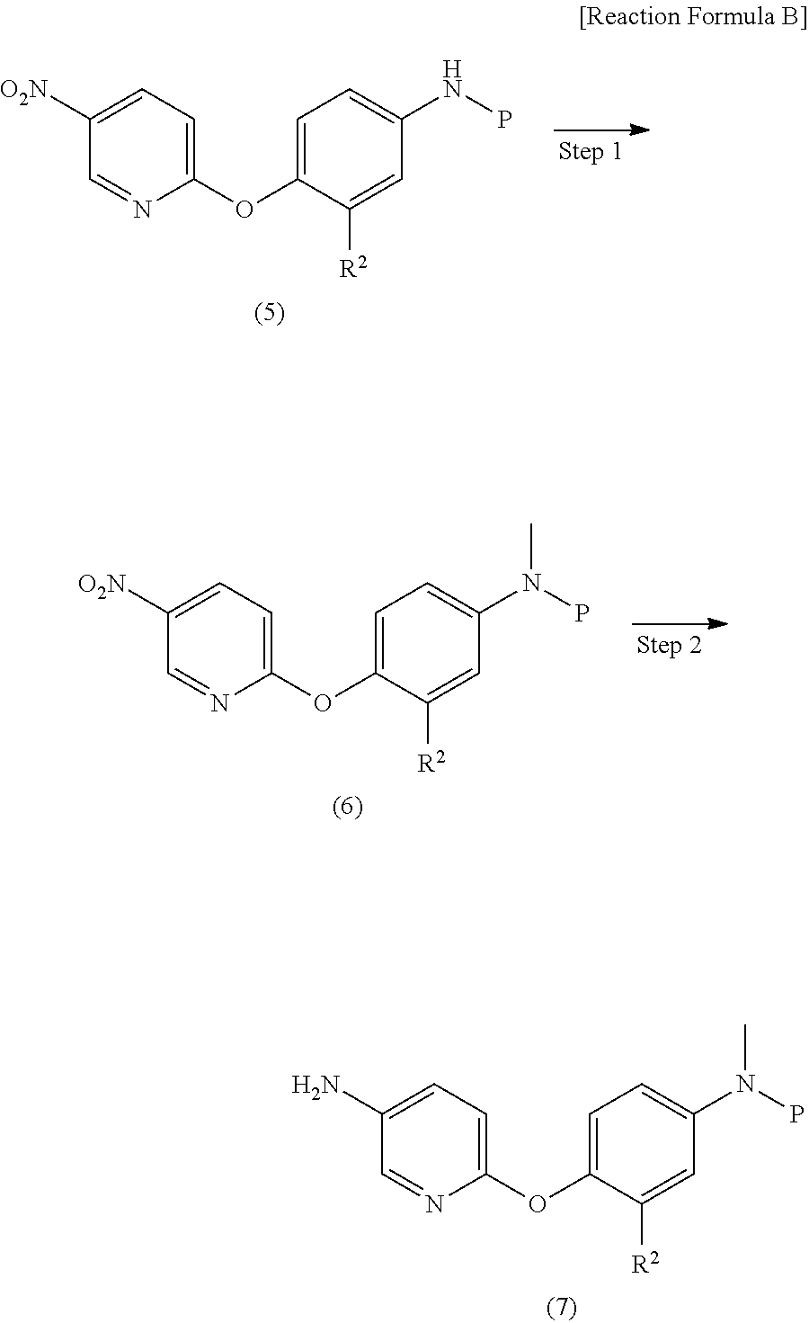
C1(OC2=CC=C(N(P)C)C=C2[R2])=CC=C(N)C=N1.C1(OC2=CC=C(NP)C=C2[R2])=CC=C([O2N])C=N1.C1(OC2=CC=C(N(P)C)C=C2[R2])=CC=C([O2N])C=N1
